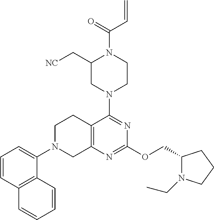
C1=CC2=C(C(N3CC4=C(CC3)C(N3CCN(C(C=C)=O)C(C[NC])C3)=NC(OCC3N(CC)CCC3)=N4)=C1)C=CC=C2
